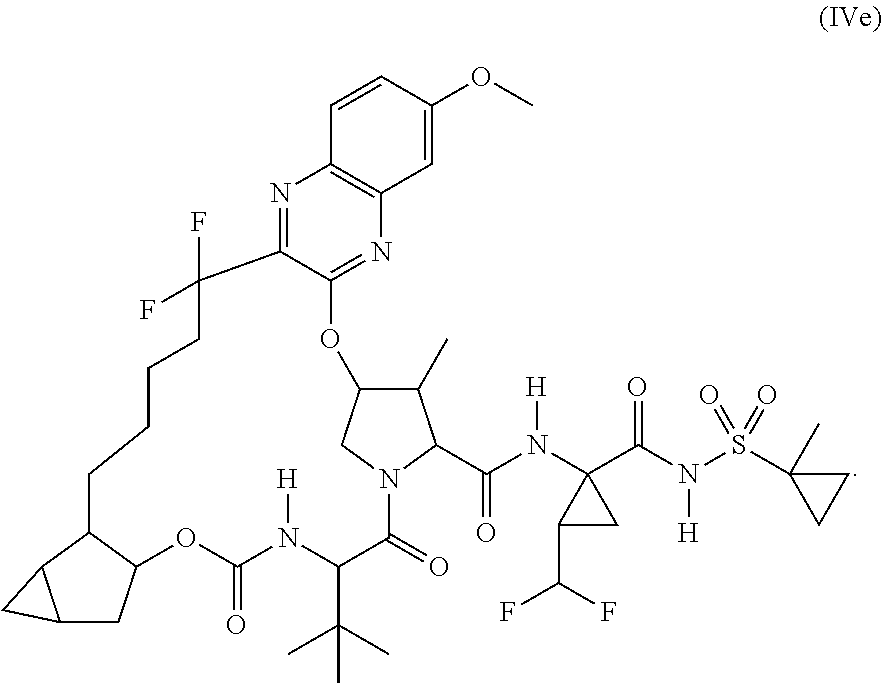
C1=CC(OC)=CC2=C1N=C1C(=N2)OC2C(C)C(C(N([H])C3(C(=O)N([H])S(=O)(=O)C4(C)CC4)C(C(F)F)C3)=O)N(C2)C(=O)C(C(C)(C)C)N([H])C(=O)OC2CC3C(C2CCCCC1(F)F)C3
